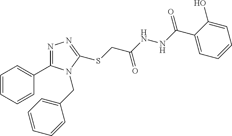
C1=CC=CC(C2=NN=C(SCC(NNC(C3=CC=CC=C3O)=O)=O)N2CC2=CC=CC=C2)=C1
